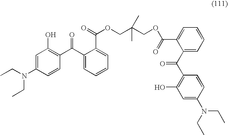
C1=C(N(CC)CC)C=CC(C(C2=CC=CC=C2C(=O)OCC(COC(C2=CC=CC=C2C(C2=C(O)C=C(N(CC)CC)C=C2)=O)=O)(C)C)=O)=C1O
